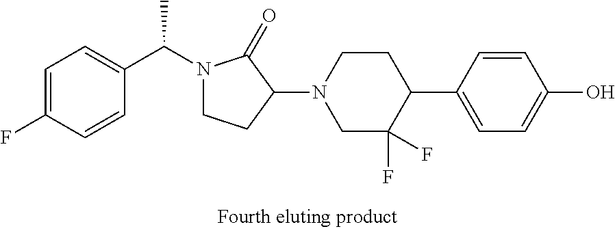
N1(C(C2=CC=C(F)C=C2)C)CCC(N2CC(F)(F)C(C3=CC=C(O)C=C3)CC2)C1=O
